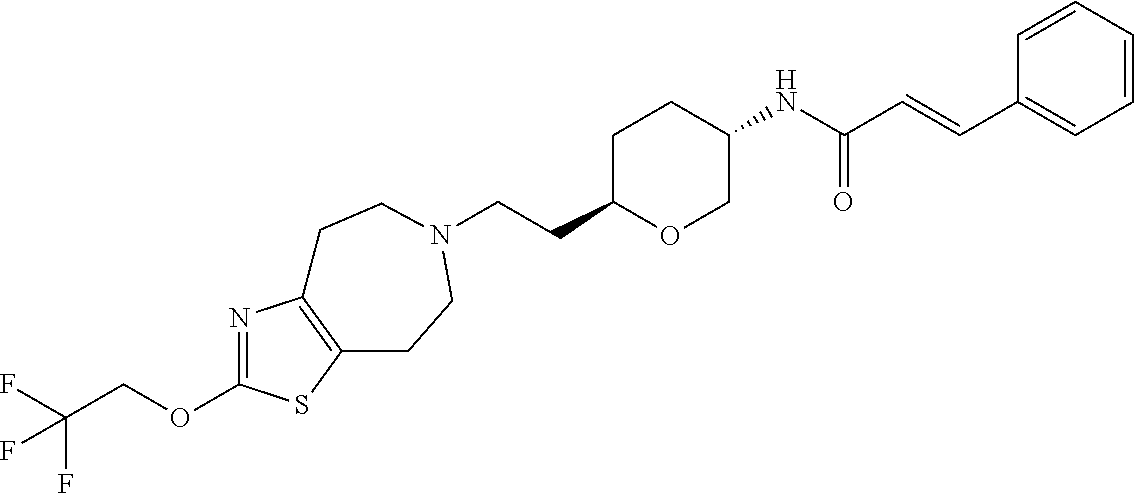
C(CC1OCC(NC(C=CC2=CC=CC=C2)=O)CC1)N1CCC2=C(N=C(OCC(F)(F)F)S2)CC1
